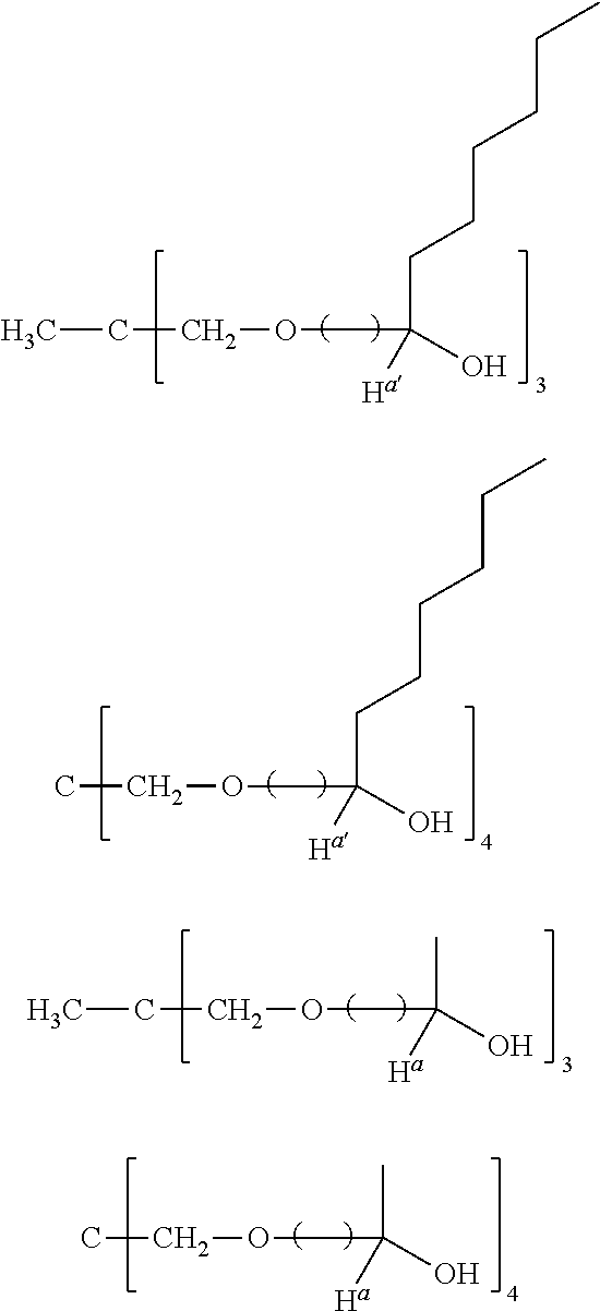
C(C)COC(CCCCCC)(O)[Ha].CCOC(CCCCCC)(O)[Ha].C(C)COC(C)(O)[Ha].CCOC(C)(O)[Ha]
